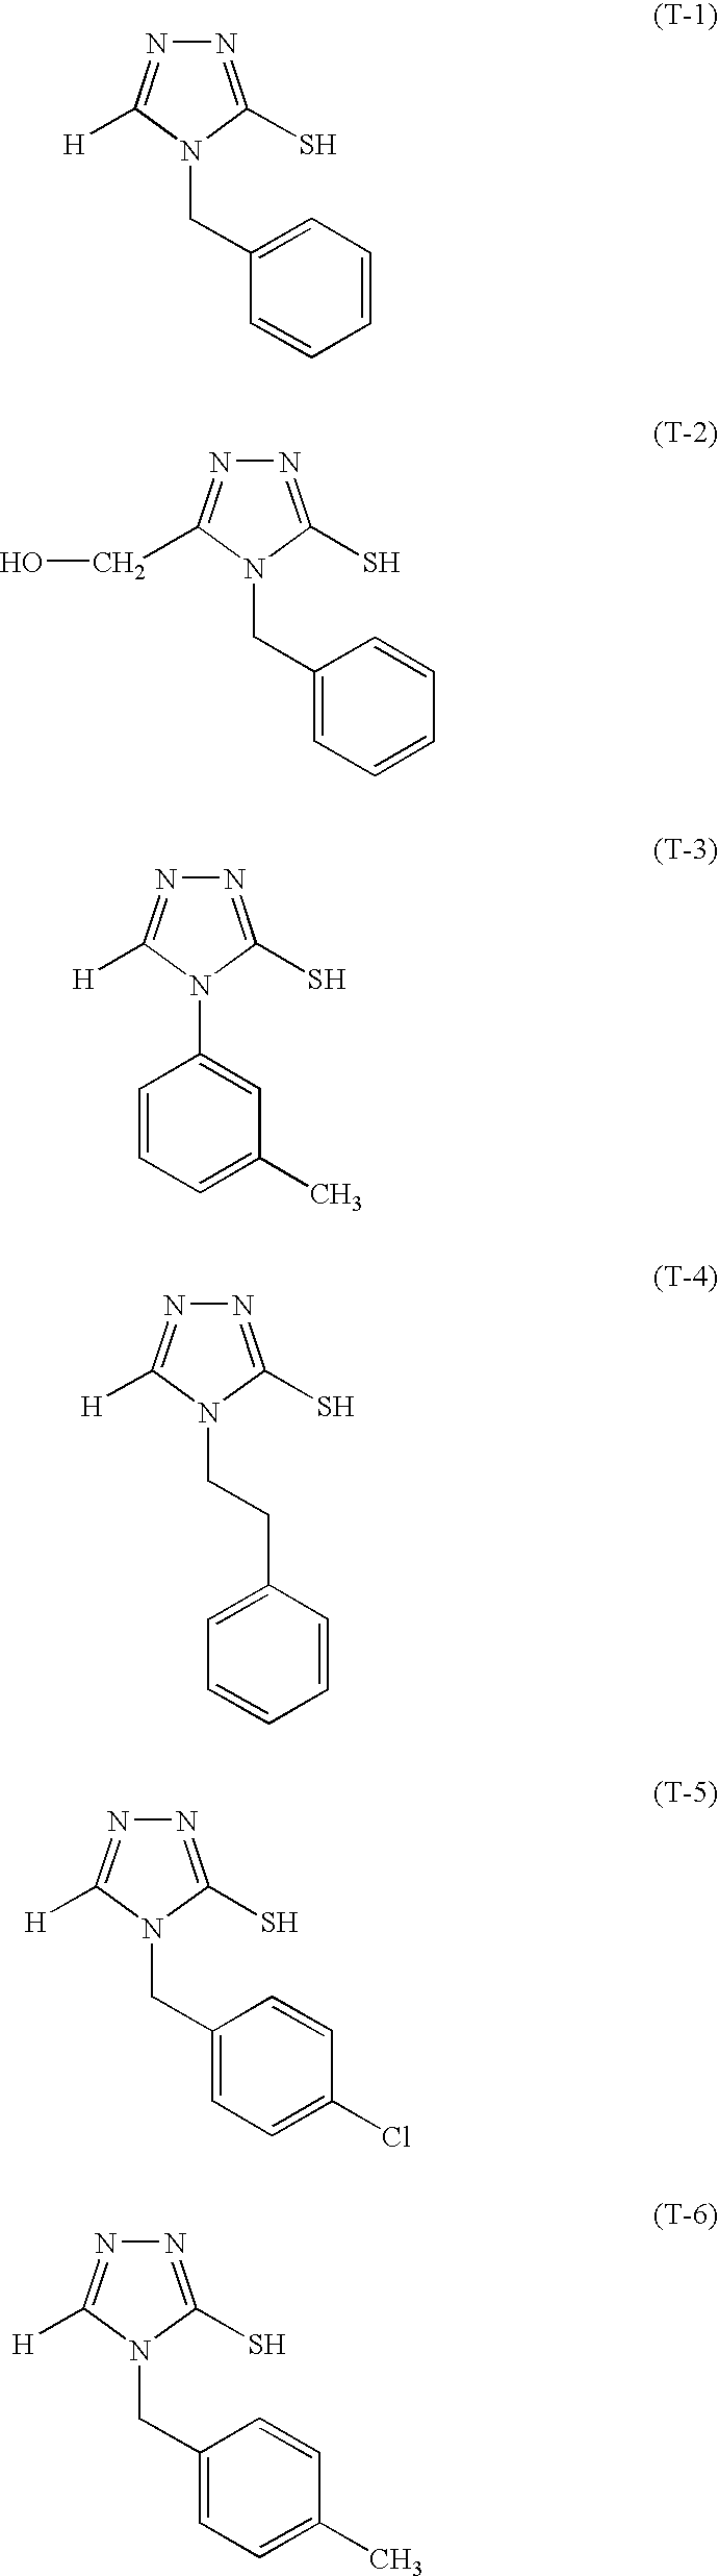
N1=C(S)N(CC2=CC=CC=C2)C([H])=N1.N1=C(S)N(CC2=CC=CC=C2)C(CO)=N1.N1=C(S)N(C2=CC(C)=CC=C2)C([H])=N1.N1=C(S)N(CCC2=CC=CC=C2)C([H])=N1.N1=C(S)N(CC2=CC=C(Cl)C=C2)C([H])=N1.N1=C(S)N(CC2=CC=C(C)C=C2)C([H])=N1
